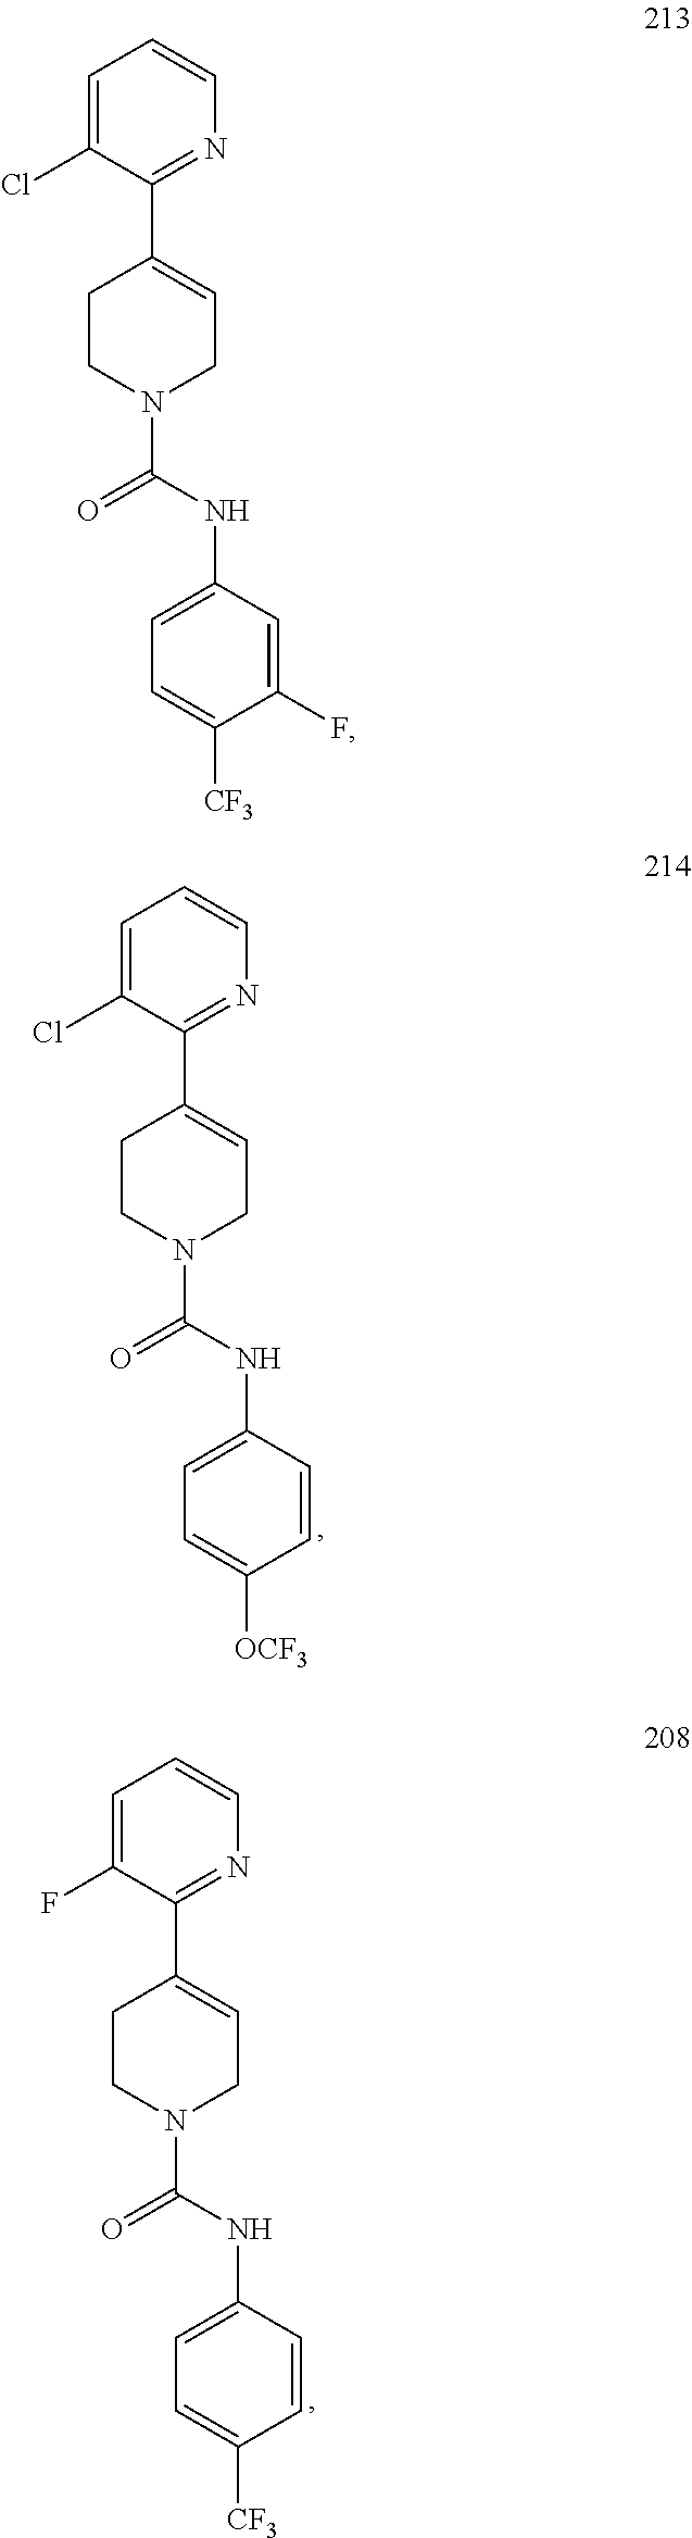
C1=CN=C(C2=CCN(C(=O)NC3=CC=C([CF3])C(F)=C3)CC2)C(Cl)=C1.C1=CN=C(C2=CCN(C(=O)NC3=CC=C([OCF3])C=C3)CC2)C(Cl)=C1.C1=CN=C(C2=CCN(C(=O)NC3=CC=C([CF3])C=C3)CC2)C(F)=C1
